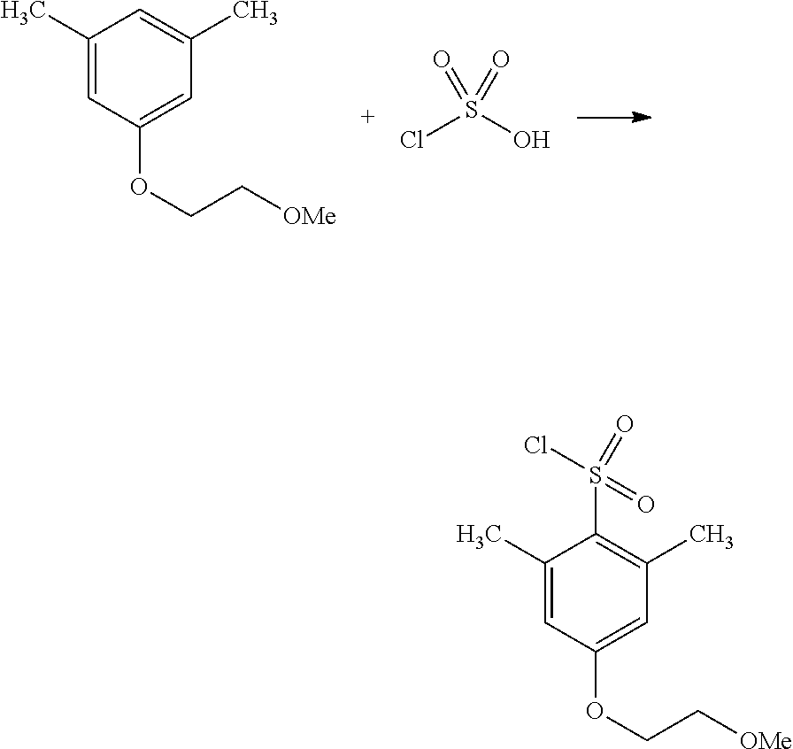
C1(C)=CC(OCC[OMe])=CC(C)=C1.ClS(O)(=O)=O.C1(C)=CC(OCC[OMe])=CC(C)=C1S(Cl)(=O)=O
